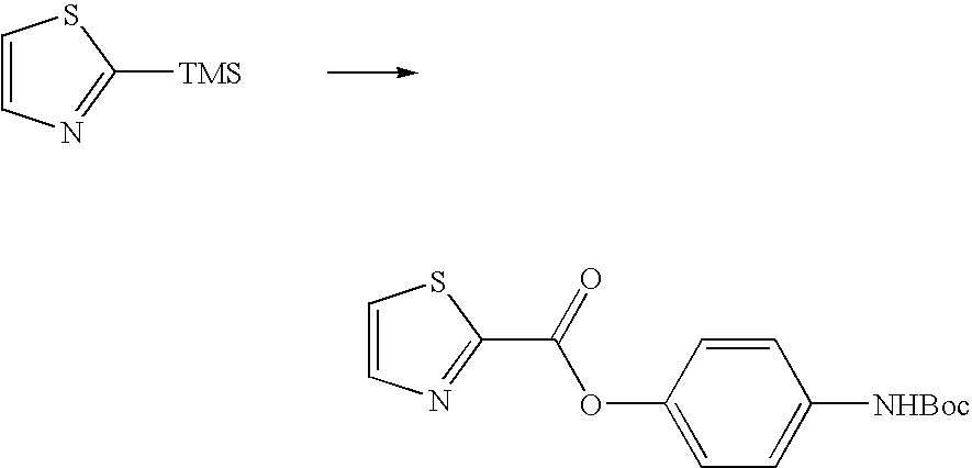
C1=CN=C([TMS])S1.C1=CN=C(C(=O)OC2=CC=C([NHBoc])C=C2)S1
